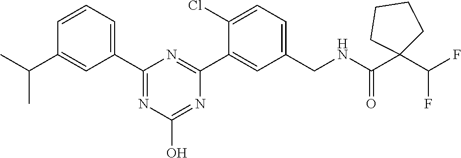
C1(C2=NC(O)=NC(C3=CC(CNC(=O)C4(C(F)F)CCCC4)=CC=C3Cl)=N2)=CC=CC(C(C)C)=C1
